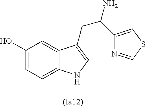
C1=C2C(=CC(O)=C1)C(CC(C1=CSC=N1)N)=CN2
